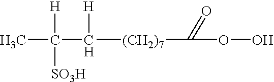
CC([H])(C([H])[(CH2)7]C(=O)OO)[SO3H]
